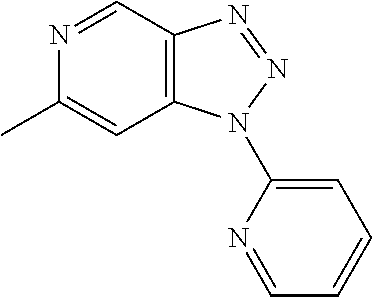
N1=CC2=C(C=C1C)N(C1=CC=CC=N1)N=N2
